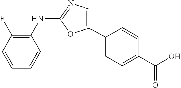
C1(NC2=C(F)C=CC=C2)=NC=C(C2=CC=C(C(O)=O)C=C2)O1
